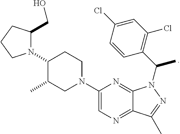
N1(C2C(C)CN(C3=CN=C4C(=N3)N(C(C3=C(Cl)C=C(Cl)C=C3)C)N=C4C)CC2)C(CO)CCC1
